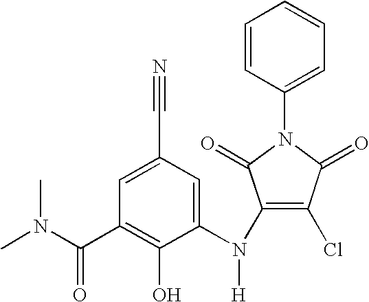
C1=C(C#N)C=C(N(C2=C(Cl)C(=O)N(C3=CC=CC=C3)C2=O)[H])C(O)=C1C(N(C)C)=O
